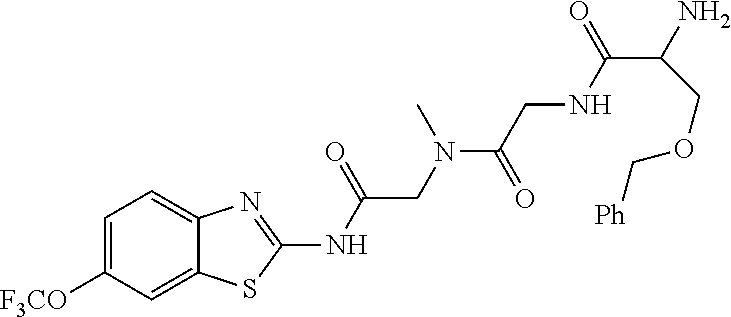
C1=C([F3CO])C=C2C(=C1)N=C(NC(CN(C(CNC(C(N)COC[Ph])=O)=O)C)=O)S2
